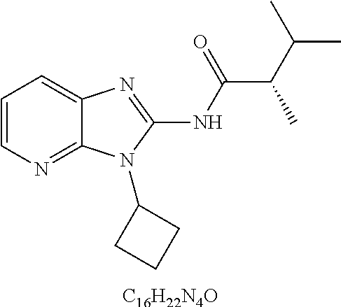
[C16H22N4O].C1=CN=C2C(=C1)N=C(NC(C(C(C)C)C)=O)N2C1CCC1
